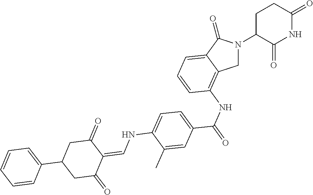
C1N(C2C(=O)NC(=O)CC2)C(=O)C2=CC=CC(NC(C3=CC=C(NC=C4C(=O)CC(C5=CC=CC=C5)CC4=O)C(C)=C3)=O)=C12
